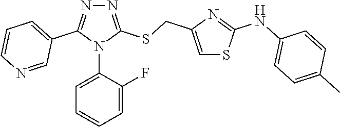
N1=C(SCC2=CSC(NC3=CC=C(C)C=C3)=N2)N(C2=CC=CC=C2F)C(C2=CC=CN=C2)=N1
